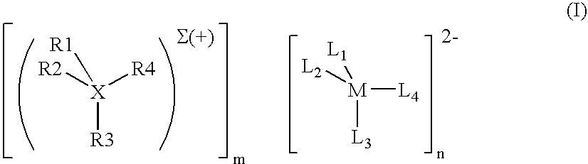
[R2][X]([R4])([R3])[R1].[M]([L4])([L2])([L1])[L3]
